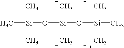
C[Si](C)(C)O[Si](O[Si](C)(C)C)(C)C
